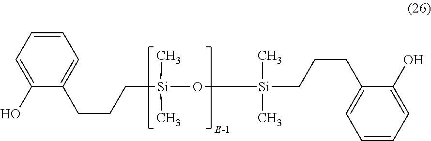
[Si](O[Si](C)(C)CCCC1=CC=CC=C1O)(CCCC1=CC=CC=C1O)(C)C
